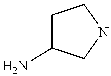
C1CNCC1N
